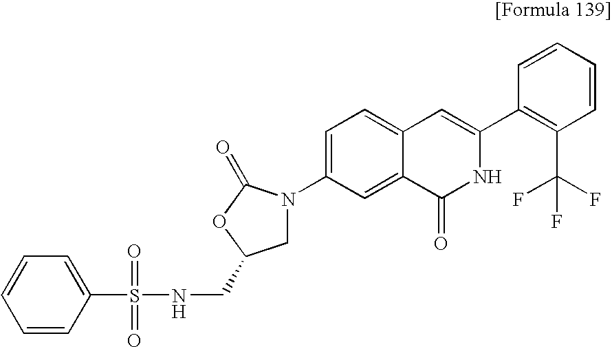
C1N(C2=CC=C3C(=C2)C(=O)NC(C2=C(C(F)(F)F)C=CC=C2)=C3)C(=O)OC1CNS(=O)(=O)C1=CC=CC=C1
